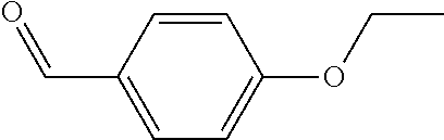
C1=CC(C=O)=CC=C1OCC
